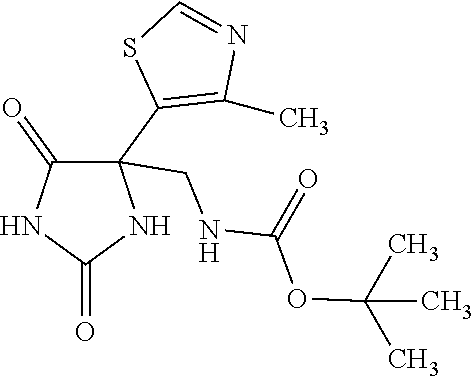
C1(=O)C(C2=C(C)N=CS2)(CNC(OC(C)(C)C)=O)NC(=O)N1
